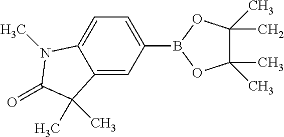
C1=C(B2OC(C)(C)C(C)(C)O2)C=C2C(=C1)N(C)C(=O)C2(C)C
